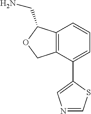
C12=C(C(C3=CN=CS3)=CC=C1)COC2CN
